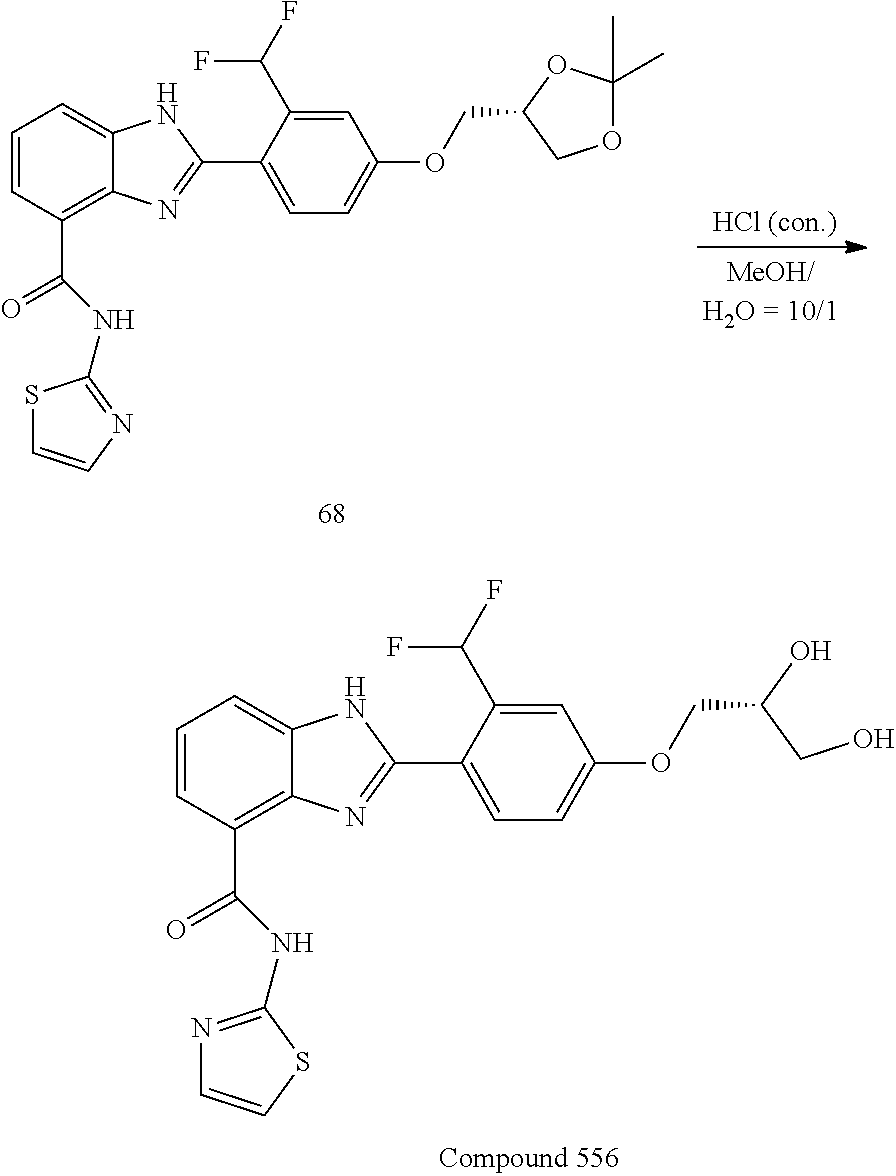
C1=CC(C(=O)NC2=NC=CS2)=C2C(=C1)NC(C1=CC=C(OCC(CO)O)C=C1C(F)F)=N2.C1=CC(C(=O)NC2=NC=CS2)=C2C(=C1)NC(C1=CC=C(OCC3COC(C)(C)O3)C=C1C(F)F)=N2
